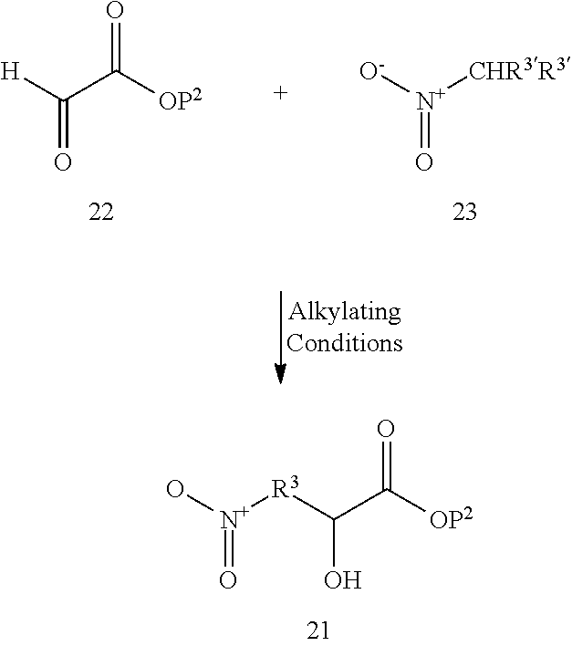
O[N+]([R3]C(C([OP2])=O)O)=O.[H]C(C([OP2])=O)=O.[O-][N+]([CHR3R3])=O
